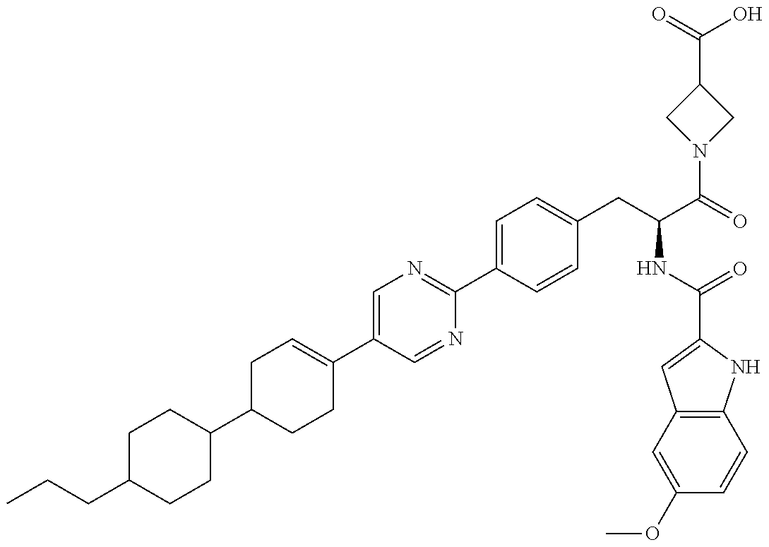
C1(C2CCC(C3=CN=C(C4=CC=C(CC(NC(=O)C5=CC6=C(N5)C=CC(OC)=C6)C(N5CC(C(O)=O)C5)=O)C=C4)N=C3)=CC2)CCC(CCC)CC1
